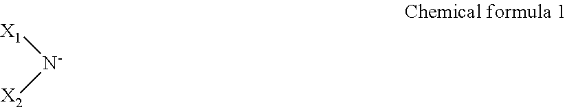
[X1][N-][X2]
